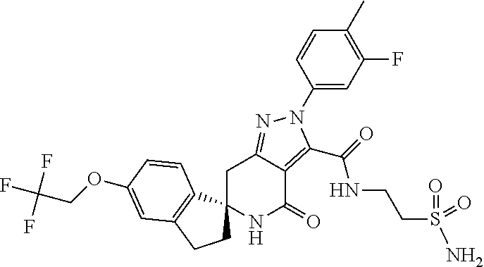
C1C2=NN(C3=CC(F)=C(C)C=C3)C(C(=O)NCCS(N)(=O)=O)=C2C(=O)NC12CCC1=C2C=CC(OCC(F)(F)F)=C1
